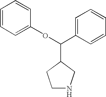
C1=CC=C(OC(C2CCNC2)C2=CC=CC=C2)C=C1
